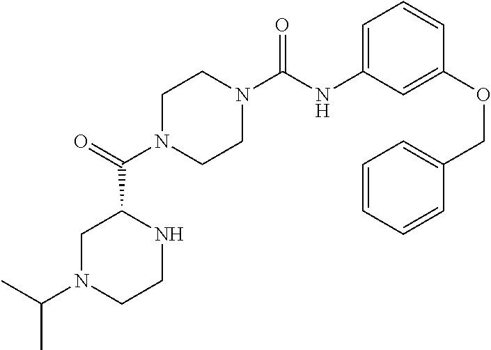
C1N(C(C2CN(C(C)C)CCN2)=O)CCN(C(NC2=CC=CC(OCC3=CC=CC=C3)=C2)=O)C1
